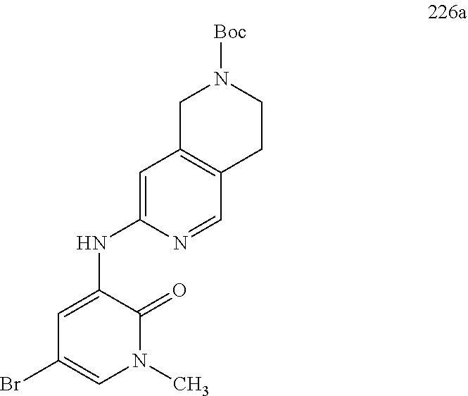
BrC1=CN(C)C(=O)C(NC2=CC3=C(C=N2)CCN([Boc])C3)=C1
